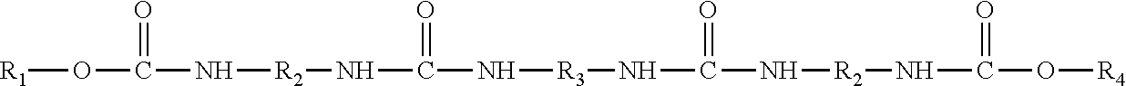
[R1]OC(=O)N[R2]NC(=O)N[R3]NC(=O)N[R2]NC(=O)O[R4]
